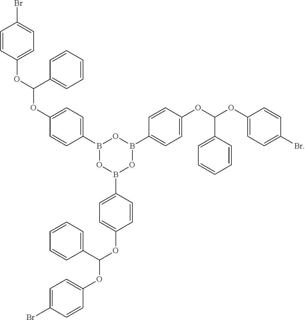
B1(C2=CC=C(OC(OC3=CC=C(Br)C=C3)C3=CC=CC=C3)C=C2)OB(C2=CC=C(OC(OC3=CC=C(Br)C=C3)C3=CC=CC=C3)C=C2)OB(C2=CC=C(OC(OC3=CC=C(Br)C=C3)C3=CC=CC=C3)C=C2)O1
